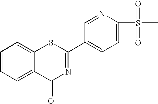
N1=CC(C2=NC(=O)C3=CC=CC=C3S2)=CC=C1S(C)(=O)=O
